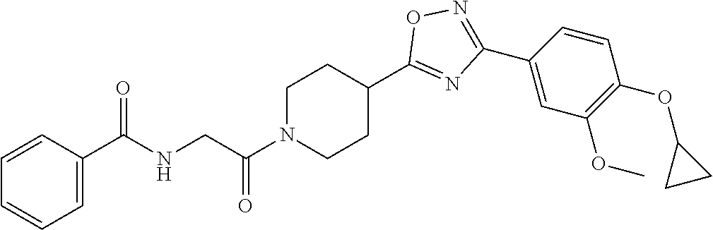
C1=CC(C(NCC(N2CCC(C3=NC(C4=CC(OC)=C(OC5CC5)C=C4)=NO3)CC2)=O)=O)=CC=C1
